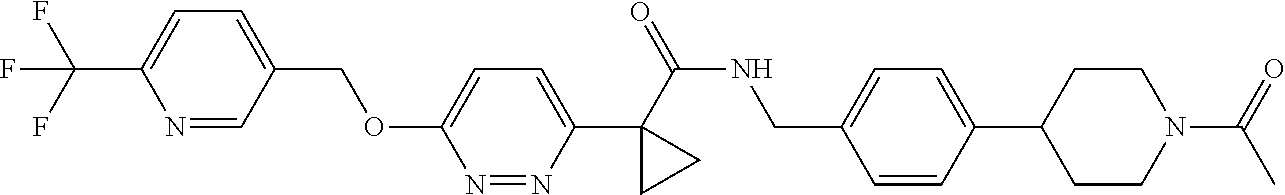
C(C1=CC=C(C(F)(F)F)N=C1)OC1=CC=C(C2(C(NCC3=CC=C(C4CCN(C(C)=O)CC4)C=C3)=O)CC2)N=N1
